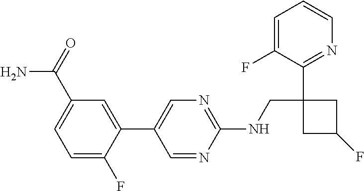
N(CC1(C2=NC=CC=C2F)CC(F)C1)C1=NC=C(C2=CC(C(=O)N)=CC=C2F)C=N1
